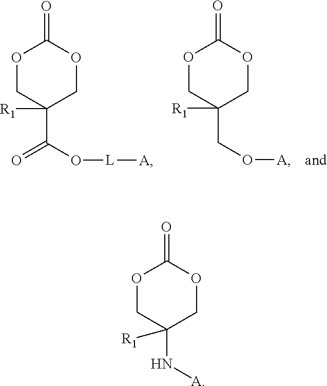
O1CC([R1])(C(O[L][A])=O)COC1=O.O1CC([R1])(CO[A])COC1=O.O1CC(N[A])([R1])COC1=O
